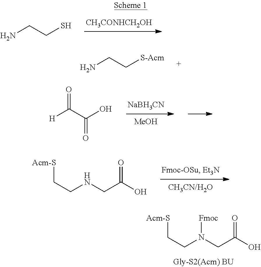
NCCS.[CH3CONHCH2OH].NCC[S-Acm].[NaBH3CN].[MeOH].[H]C(C(O)=O)=O.[Acm-S]CCNCC(O)=O.[Acm-S]CCN(CC(O)=O)[Fmoc]
